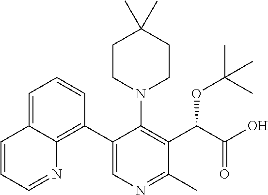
C1(C2=CN=C(C)C(C(C(O)=O)OC(C)(C)C)=C2N2CCC(C)(C)CC2)=C2C(=CC=C1)C=CC=N2
